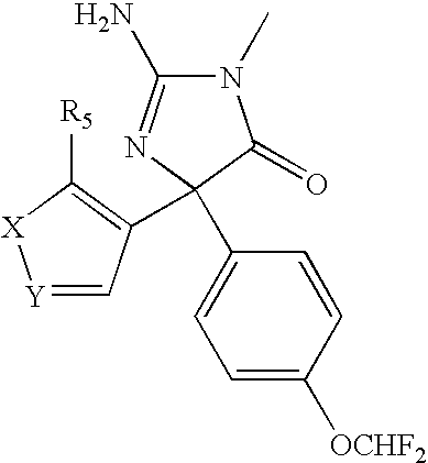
N1(C)C(N)=NC(C2=CC=C([OCHF2])C=C2)(C2=C([R5])[X][Y]=C2)C1=O
